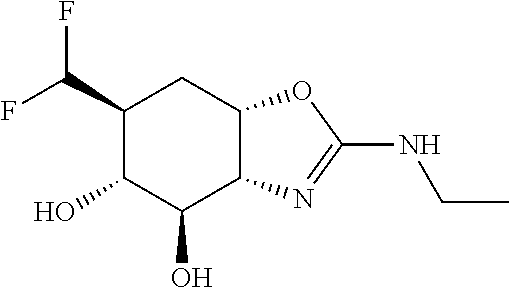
C1(C(F)F)C(O)C(O)C2C(C1)OC(NCC)=N2
